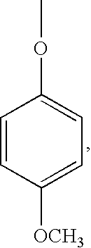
COC1=CC=C([OCH3])C=C1
